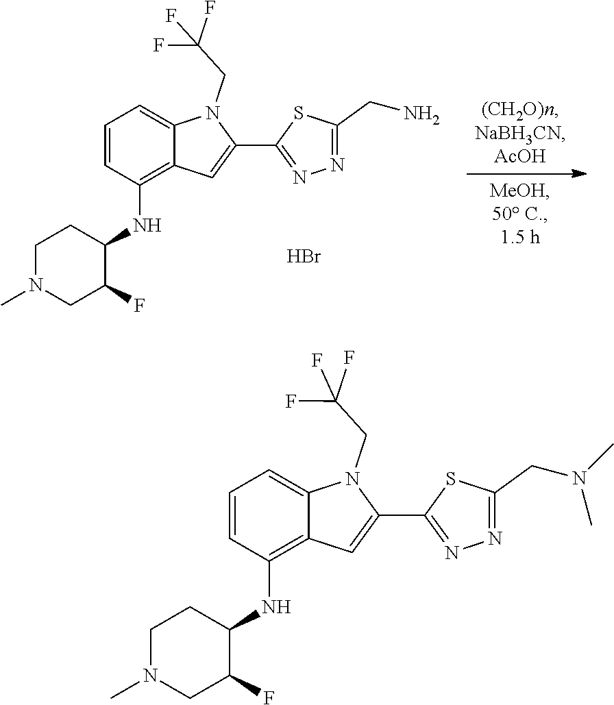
C1=CC(NC2C(F)CN(C)CC2)=C2C(=C1)N(CC(F)(F)F)C(C1=NN=C(CN(C)C)S1)=C2.C1=CC(NC2C(F)CN(C)CC2)=C2C(=C1)N(CC(F)(F)F)C(C1=NN=C(CN)S1)=C2.Br
